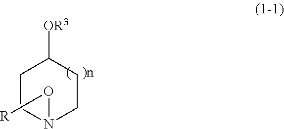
C1CN(O[R])CCC1[OR3]
